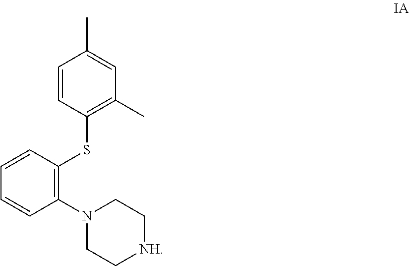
C1=CC(SC2=C(N3CC[NH]CC3)C=CC=C2)=C(C)C=C1C
